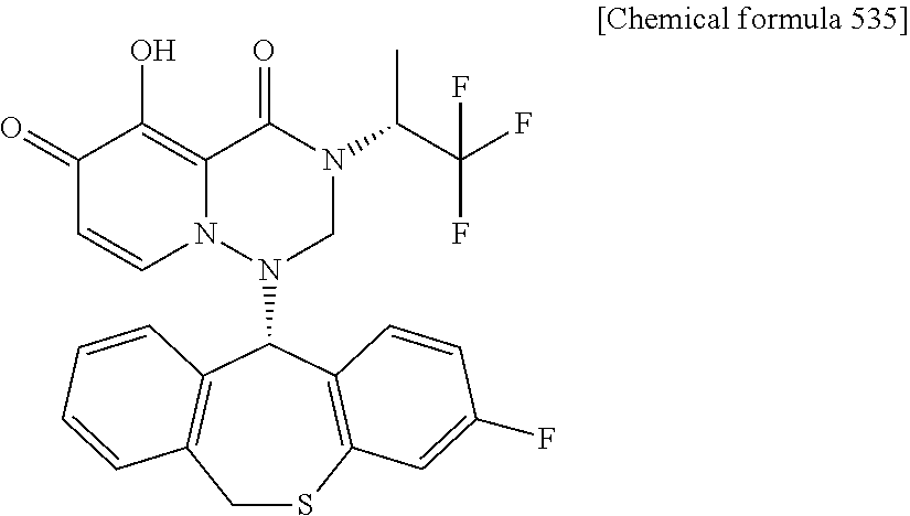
C1SC2=C(C(N3CN(C(C(F)(F)F)C)C(=O)C4=C(O)C(=O)C=CN34)C3=C1C=CC=C3)C=CC(F)=C2
